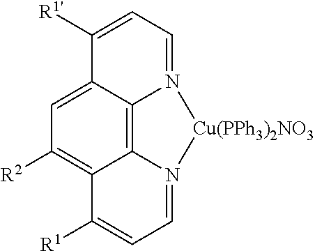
C1=C2C3=C4C(=C1[R2])C([R1])=CC=N4[Cu(PPh3)2NO3]N3=CC=C2[R1']
